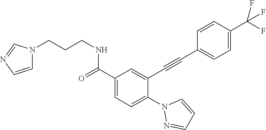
C1(C(=O)NCCCN2C=CN=C2)=CC=C(N2N=CC=C2)C(C#CC2=CC=C(C(F)(F)F)C=C2)=C1
